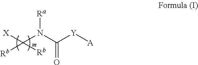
C(N(C([Y][A])=O)[Ra])([X])([Rb])[Rb]
